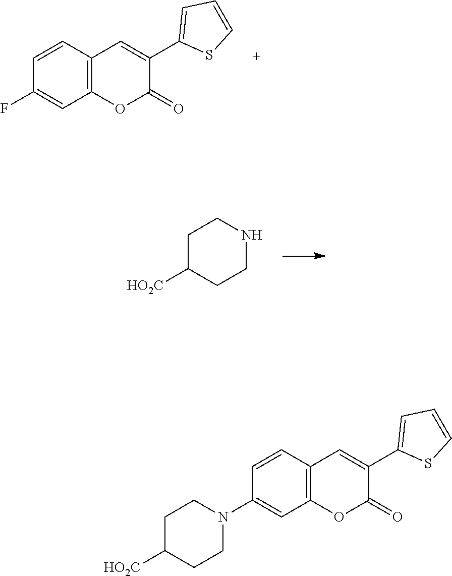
[HO2C]C1CCNCC1.C1(F)=CC2=C(C=C(C3=CC=CS3)C(=O)O2)C=C1.C1(N2CCC([HO2C])CC2)=CC2=C(C=C(C3=CC=CS3)C(=O)O2)C=C1
